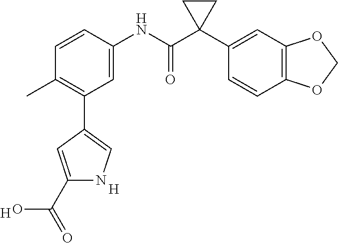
C1=C(NC(C2(C3=CC4=C(C=C3)OCO4)CC2)=O)C=CC(C)=C1C1=CNC(C(=O)O)=C1.[H].[H]
